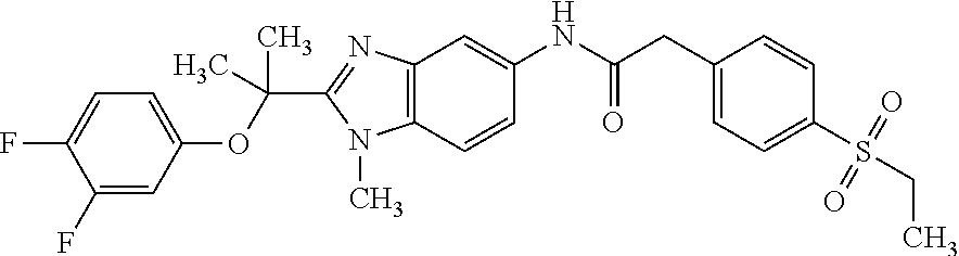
C1=C(F)C(F)=CC=C1OC(C1=NC2=C(N1C)C=CC(NC(CC1=CC=C(S(CC)(=O)=O)C=C1)=O)=C2)(C)C
